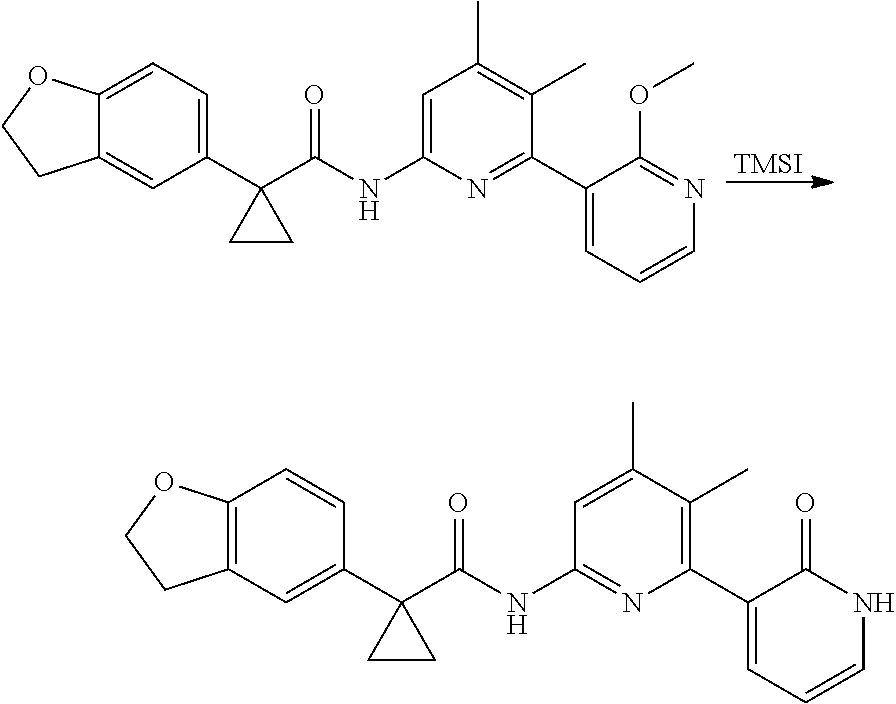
[TMSI].C12=CC=C(C3(C(NC4=CC(C)=C(C)C(C5=CC=CN=C5OC)=N4)=O)CC3)C=C1CCO2.C12=C(C=C(C3(C(NC4=NC(C5=CC=CNC5=O)=C(C)C(C)=C4)=O)CC3)C=C1)CCO2
